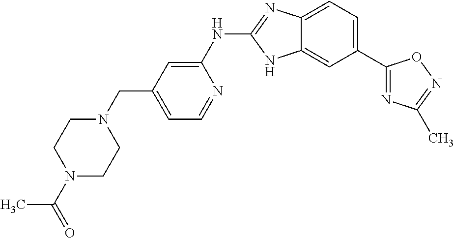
C12=CC=C(C3=NC(C)=NO3)C=C1NC(NC1=CC(CN3CCN(C(C)=O)CC3)=CC=N1)=N2
